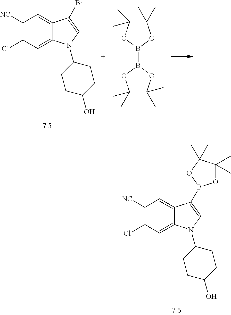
C1([NC])=C(Cl)C=C2C(=C1)C(Br)=CN2C1CCC(O)CC1.C1(C)(C)C(C)(C)OB(B2OC(C)(C)C(C)(C)O2)O1.C1([NC])=C(Cl)C=C2C(=C1)C(B1OC(C)(C)C(C)(C)O1)=CN2C1CCC(O)CC1
